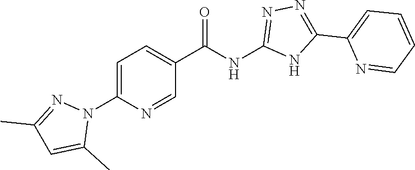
C1=C(C(NC2=NN=C(C3=CC=CC=N3)N2)=O)C=NC(N2N=C(C)C=C2C)=C1
